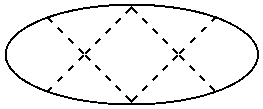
CC1(C)CC(C)(C)C1
